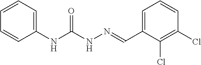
C1(NC(NN=CC2=CC=CC(Cl)=C2Cl)=O)=CC=CC=C1
